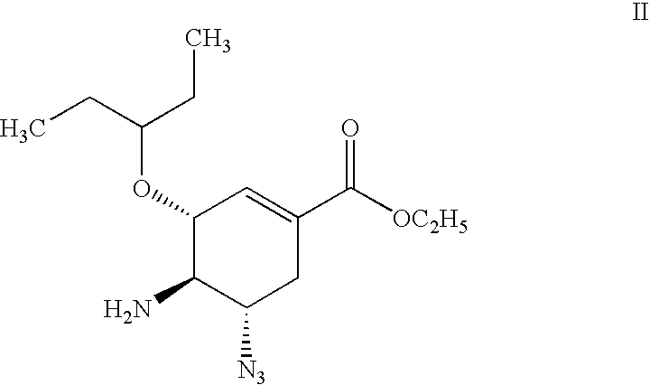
C1(OC(CC)CC)C(N)C([N3])CC(C([OC2H5])=O)=C1
